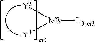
[M3]([L3-m3])([Y3])[Y4]
